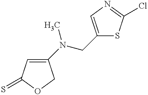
C1(N(C)CC2=CN=C(Cl)S2)=CC(=S)OC1
